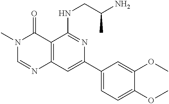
C12=C(C=C(C3=CC=C(OC)C(OC)=C3)N=C1NCC(N)C)N=CN(C)C2=O
